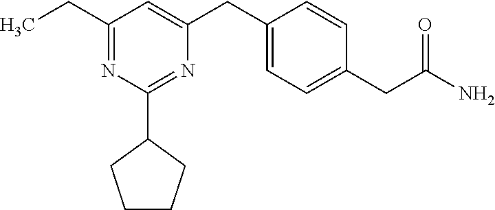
C1CCC(C2=NC(CC3=CC=C(CC(N)=O)C=C3)=CC(CC)=N2)C1
